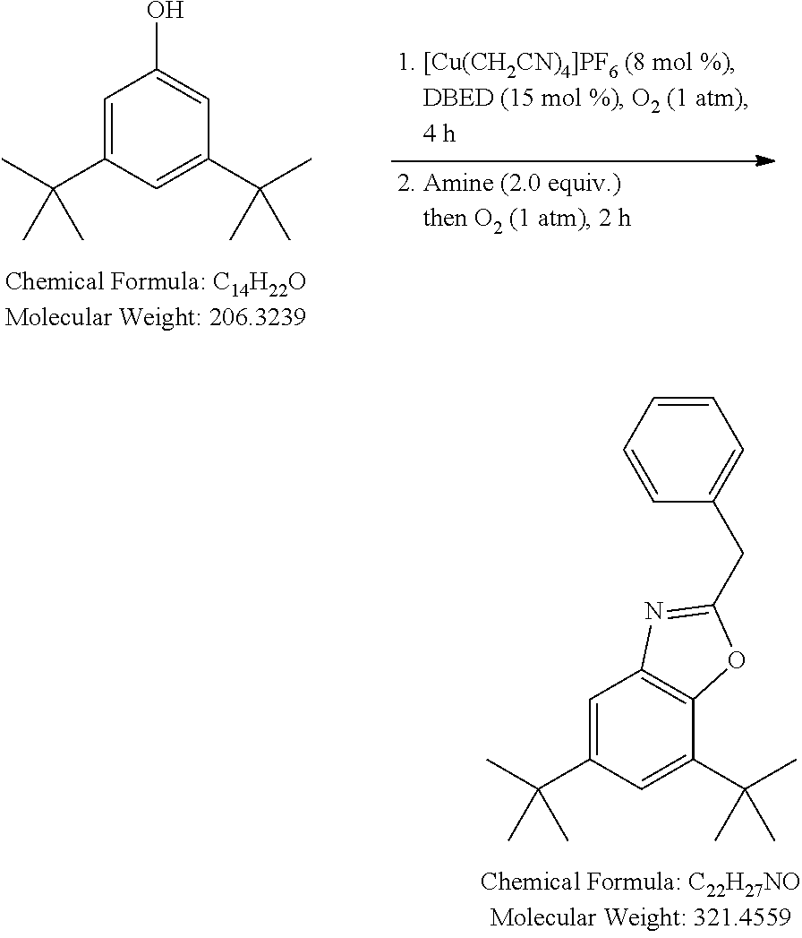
C1=C(C(C)(C)C)C=C(C(C)(C)C)C=C1O.C1=C(C(C)(C)C)C=C(C(C)(C)C)C2=C1N=C(CC1=CC=CC=C1)O2
